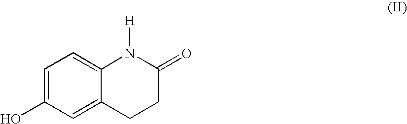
C1=C(O)C=C2C(=C1)N([H])C(=O)CC2
